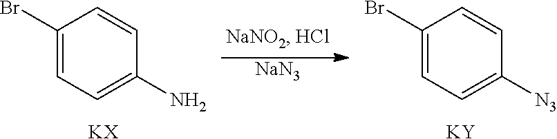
C1(Br)=CC=C(N)C=C1.[KX].[NaN3].C1(Br)=CC=C([N3])C=C1.[KY]
